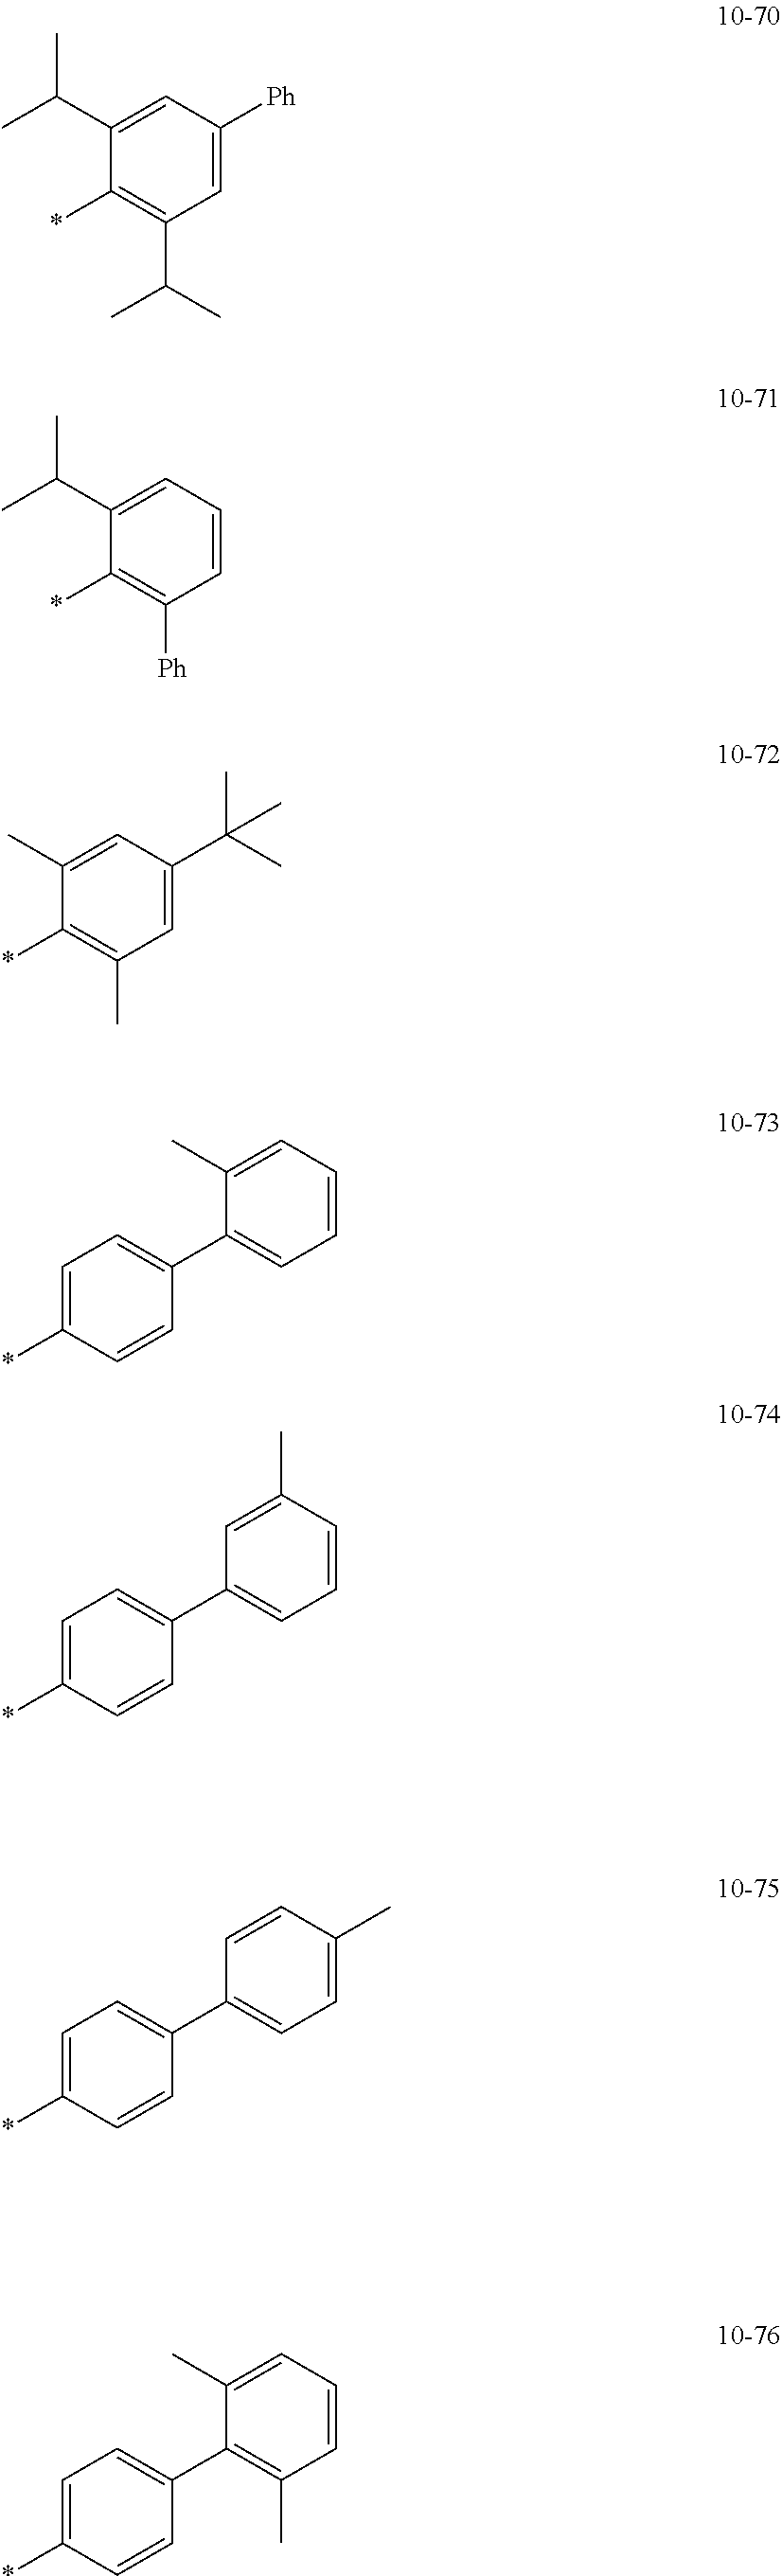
C1(C(C)C)=CC([Ph])=CC(C(C)C)=C1*.C1(C(C)C)=CC=CC([Ph])=C1*.C1(C)=CC(C(C)(C)C)=CC(C)=C1*.C1=C(*)C=CC(C2=CC=CC=C2C)=C1.C1=C(*)C=CC(C2=CC=CC(C)=C2)=C1.C1=C(*)C=CC(C2=CC=C(C)C=C2)=C1.C1=C(*)C=CC(C2=C(C)C=CC=C2C)=C1
